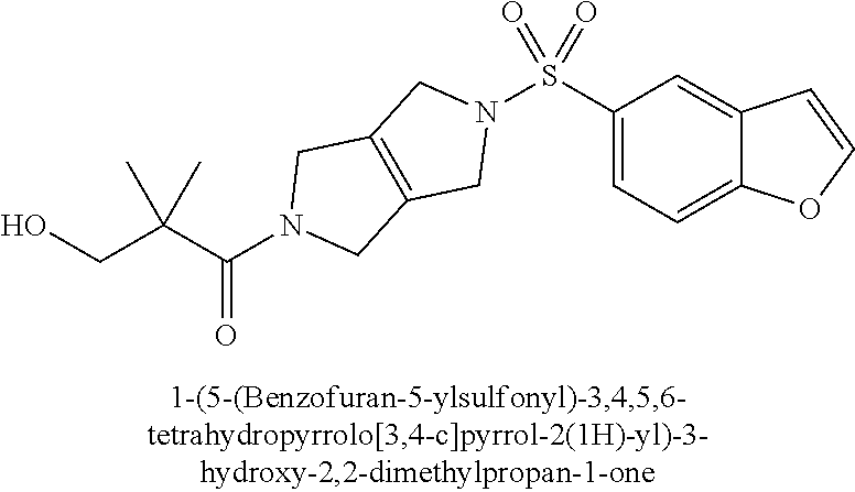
C(O)C(C(N1CC2=C(C1)CN(S(C1=CC=C3C(=C1)C=CO3)(=O)=O)C2)=O)(C)C
